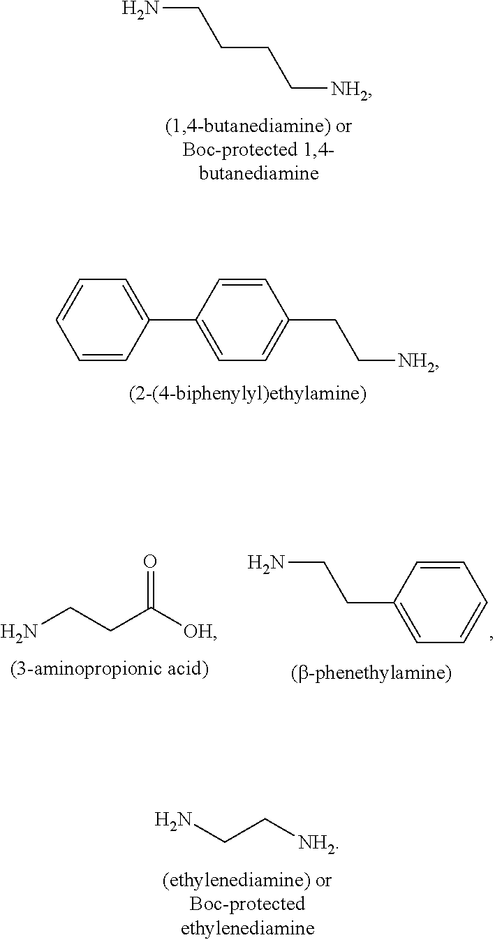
NCCCC[NH2].C1=CC(C2=CC=C(CC[NH2])C=C2)=CC=C1.C1=CC(CCN)=CC=C1.NCCC([OH])=O.NCC[NH2]
